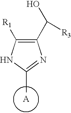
C1(C([R3])O)=C([R1])NC(C)=N1.[A]
